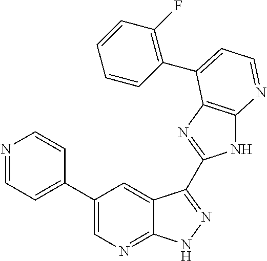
C1(C2=CN=C3C(=C2)C(C2=NC4=C(N2)N=CC=C4C2=C(F)C=CC=C2)=NN3)=CC=NC=C1
